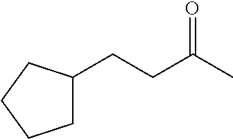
C(C(C)=O)CC1CCCC1
